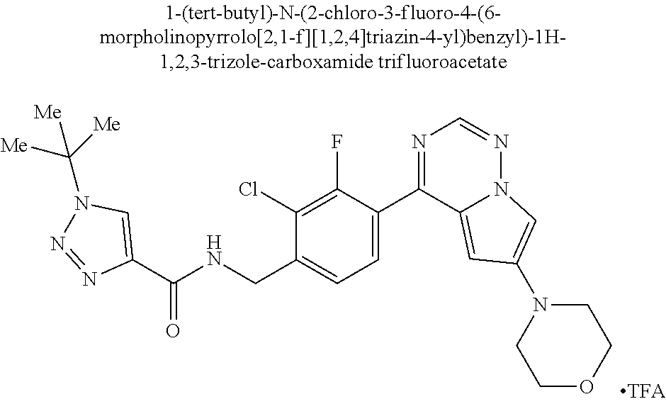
C1(C(NCC2=CC=C(C3=NC=NN4C3=CC(N3CCOCC3)=C4)C(F)=C2Cl)=O)=CN(C([Me])([Me])[Me])N=N1
